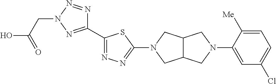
C1(C2=NN=C(N3CC4C(C3)CN(C3=CC(Cl)=CC=C3[Me])C4)S2)=NN(CC(O)=O)N=N1
